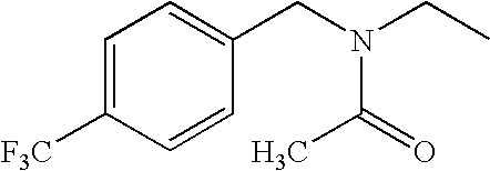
C1=C([F3C])C=CC(CN(CC)C(=O)C)=C1
